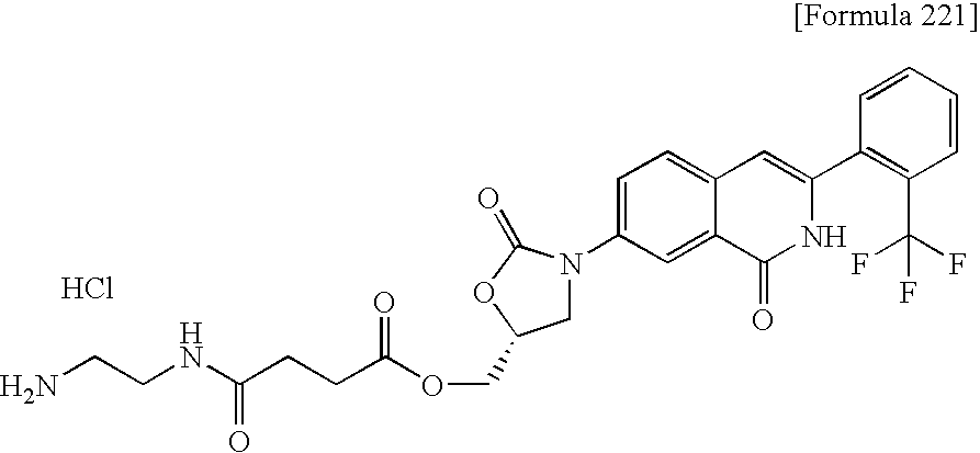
C(C(OCC1CN(C2=CC=C3C(=C2)C(=O)NC(C2=C(C(F)(F)F)C=CC=C2)=C3)C(=O)O1)=O)CC(NCCN)=O.Cl
